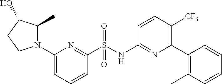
C1(S(NC2=NC(C3=C(C)C=CC=C3)=C([CF3])C=C2)(=O)=O)=NC(N2C(C)C(O)CC2)=CC=C1
